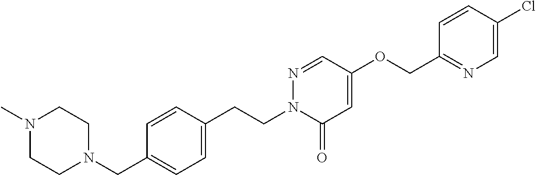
N1(C)CCN(CC2=CC=C(CCN3C(=O)C=C(OCC4=NC=C(Cl)C=C4)C=N3)C=C2)CC1
